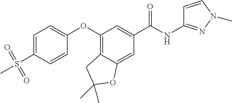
C1(OC2=CC=C(S(C)(=O)=O)C=C2)=C2C(=CC(C(NC3=NN(C)C=C3)=O)=C1)OC(C)(C)C2
